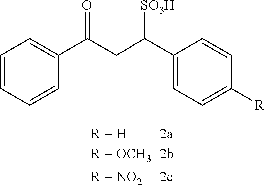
C1=CC=CC(C(CC(C2=CC=C([R])C=C2)[SO3H])=O)=C1
